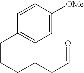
C1=CC(CCCCCC=O)=CC=C1[OMe]
